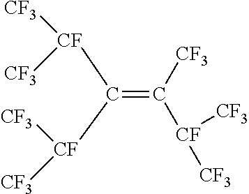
C(=C([CF3])[CF]([CF3])[CF3])([CF]([CF3])[CF3])[CF]([CF3])[CF3]
